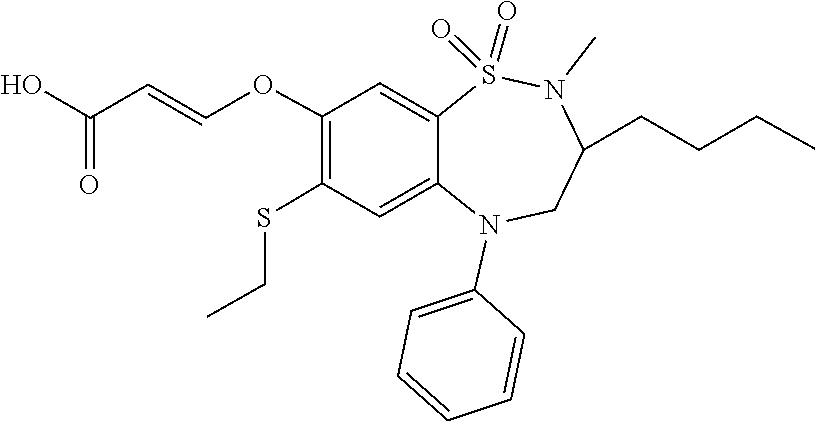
CN1C(CCCC)CN(C2=CC=CC=C2)C2=CC(SCC)=C(OC=CC(O)=O)C=C2S1(=O)=O
